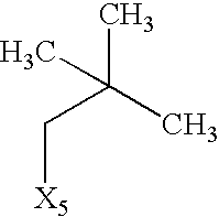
C([X5])C(C)(C)C
